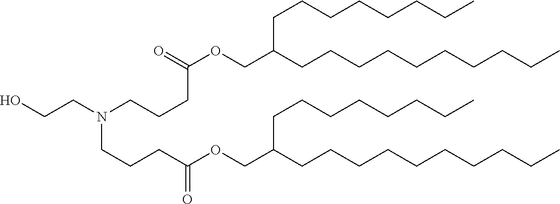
OCCN(CCCC(OCC(CCCCCCCCCC)CCCCCCCC)=O)CCCC(=O)OCC(CCCCCCCCCC)CCCCCCCC
